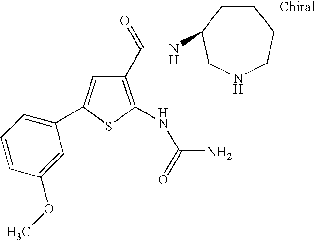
C1(C(NC2CCCCNC2)=O)=C(NC(=O)N)SC(C2=CC=CC(OC)=C2)=C1
